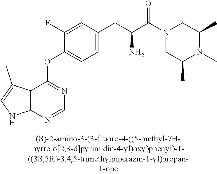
C1(F)=CC(CC(C(N2CC(C)N(C)C(C)C2)=O)N)=CC=C1OC1=NC=NC2=C1C(C)=CN2
